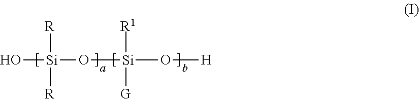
O[Si]([R])([R])O[Si]([R1])([G])O[H]
